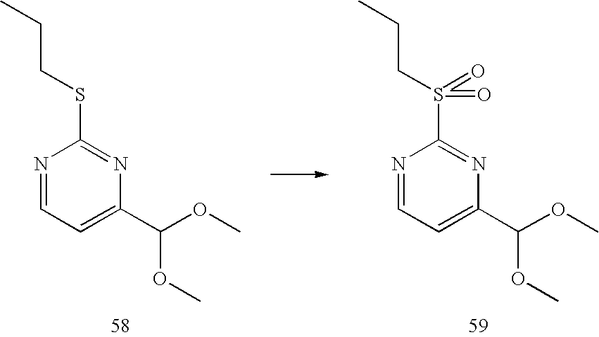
N1=CC=C(C(OC)OC)N=C1SCCC.N1=CC=C(C(OC)OC)N=C1S(CCC)(=O)=O
